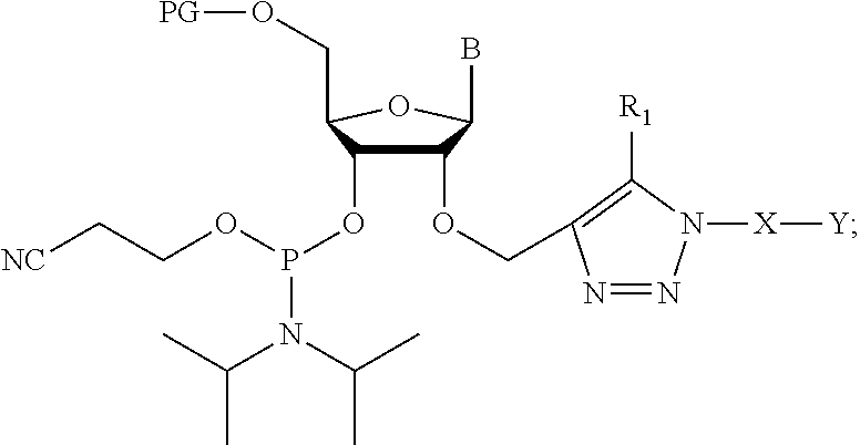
C1(OCC2=C([R1])N([X][Y])N=N2)C(OP(N(C(C)C)C(C)C)OCC[NC])C(CO[PG])OC1B
